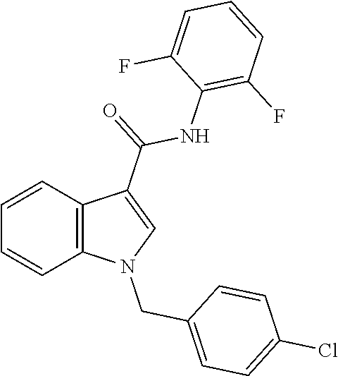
C1=CC2=C(C=C1)N(CC1=CC=C(Cl)C=C1)C=C2C(NC1=C(F)C=CC=C1F)=O
